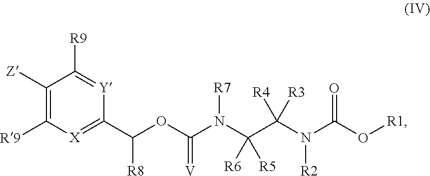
C1([Z])=C([R9])[X]=C(C(OC(N(C(C(N(C(O[R1])=O)[R2])([R3])[R4])([R5])[R6])[R7])=[V])[R8])[Y]=C1[R9]
